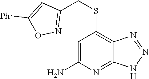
C1=C(N)N=C2C(=C1SCC1=NOC([Ph])=C1)N=NN2
